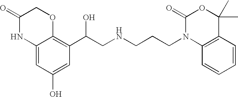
C12=CC(O)=CC(C(CNCCCN3C4=C(C(C)(C)OC3=O)C=CC=C4)O)=C1OCC(=O)N2
